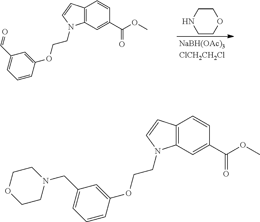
C1COCCN1.C12=C(C=C(C(OC)=O)C=C1)N(CCOC1=CC(C=O)=CC=C1)C=C2.C12=C(C=C(C(OC)=O)C=C1)N(CCOC1=CC(CN3CCOCC3)=CC=C1)C=C2
